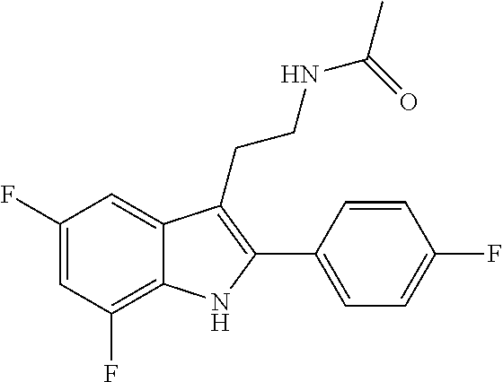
C1(F)=CC(F)=C2C(=C1)C(CCNC(C)=O)=C(C1=CC=C(F)C=C1)N2
